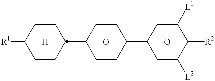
[R1]C1CCC(C2CCC(C3CC([L2])C([R2])C([L1])C3)CC2)CC1.[H].O.O
